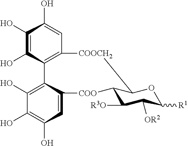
C1(O)=C(O)C2=C(C=C1O)[COOCH2]C1OC([R1])C([OR2])C([R3O])C1[COO]C1=CC(O)=C(O)C(O)=C21
